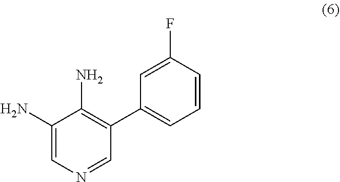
C1(N)=CN=CC(C2=CC=CC(F)=C2)=C1N
